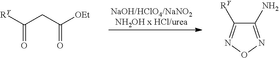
[RY]C(CC([OEt])=O)=O.C1(N)=NON=C1[RY]
